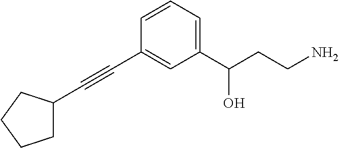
C(#CC1=CC(C(CCN)O)=CC=C1)C1CCCC1
